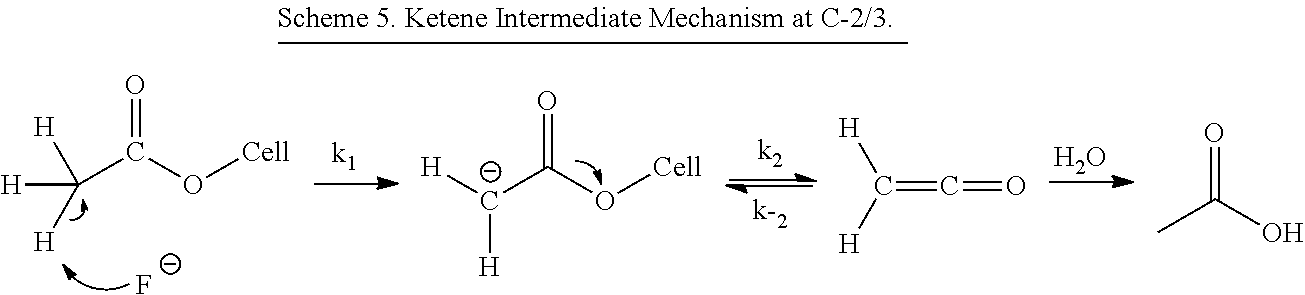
[C-](C(O[Cell])=O)([H])[H].C(=C=O)([H])[H].O.[H]C(C(O[Cell])=O)([H])[H].[F-].O=C(O)C
